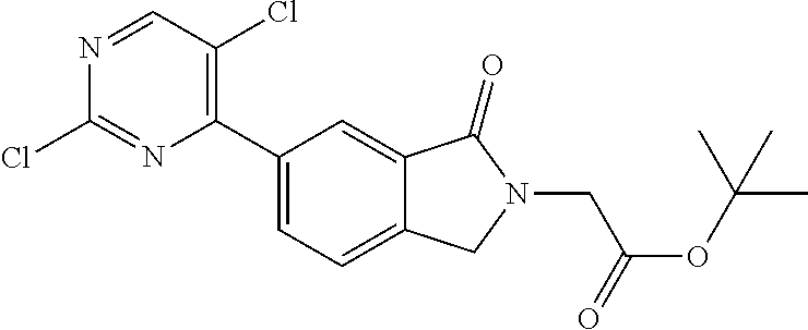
C1(C2=CC=C3C(=C2)C(=O)N(CC(OC(C)(C)C)=O)C3)=C(Cl)C=NC(Cl)=N1
